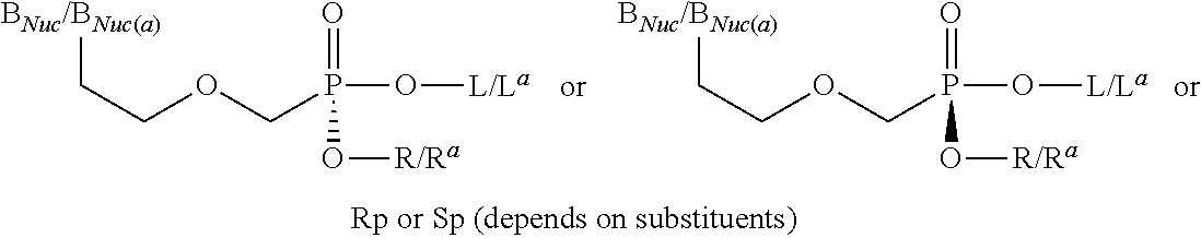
C(COCP(O[L/La])(=O)O[R/Ra])[BNuc/BNuc(a)].C(COCP(O[L/La])(=O)O[R/Ra])[BNuc/BNuc(a)]
